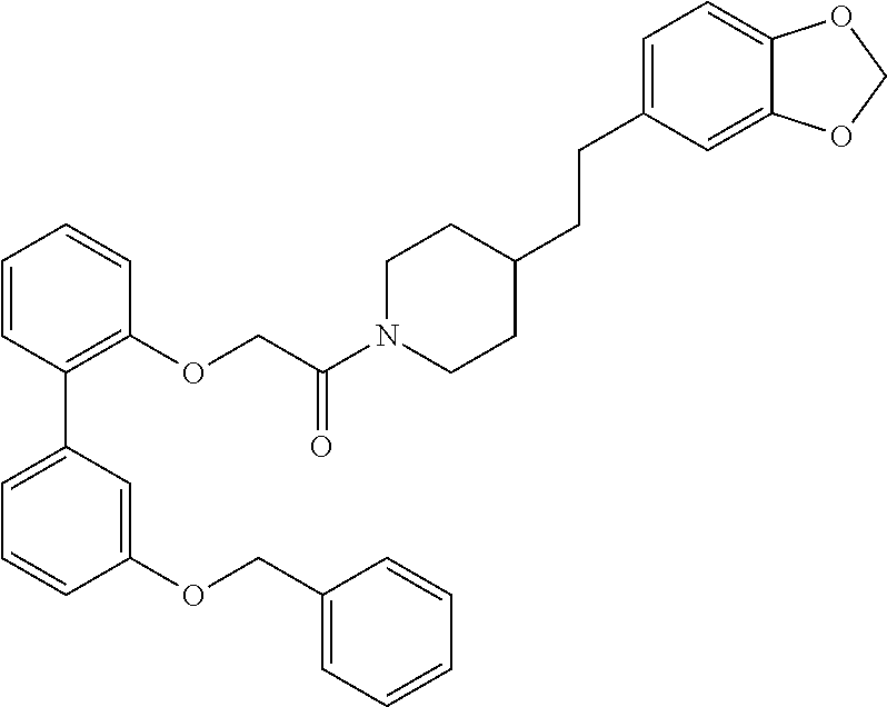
C1=C(OCC2=CC=CC=C2)C=CC=C1C1=C(OCC(N2CCC(CCC3=CC=C4C(=C3)OCO4)CC2)=O)C=CC=C1
